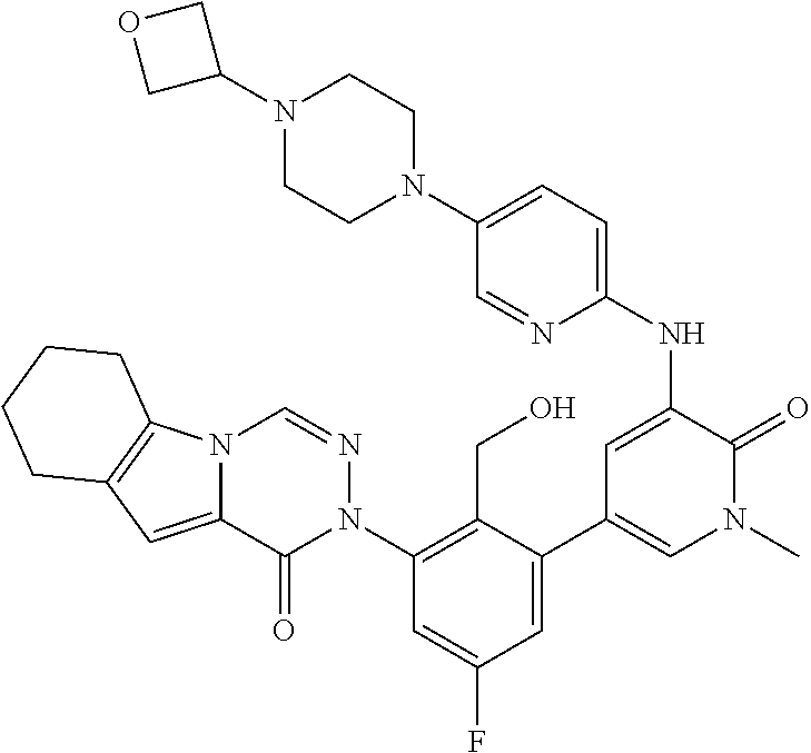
N12C(=CC3=C1CCCC3)C(=O)N(C1=C(CO)C(C3=CN(C)C(=O)C(NC4=CC=C(N5CCN(C6COC6)CC5)C=N4)=C3)=CC(F)=C1)N=C2
